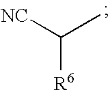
[NC]C(C)[R6]
